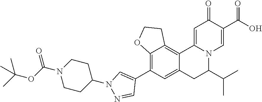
C12=C(C3=CN(C4CCN(C(OC(C)(C)C)=O)CC4)N=C3)C=C3C(=C1CCO2)C1=CC(=O)C(C(=O)O)=CN1C(C(C)C)C3
